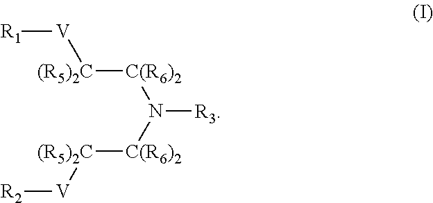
[R1][V][(R5)2C][C(R6)2]N([R3])[C(R6)2][(R5)2C][V][R2]
